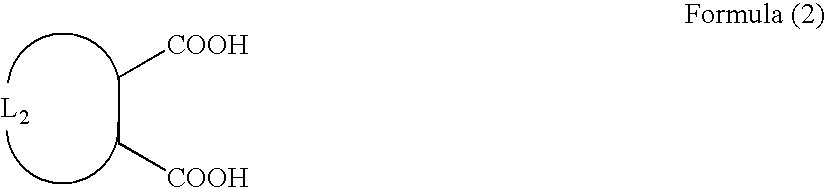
C(C[COOH])[COOH]
